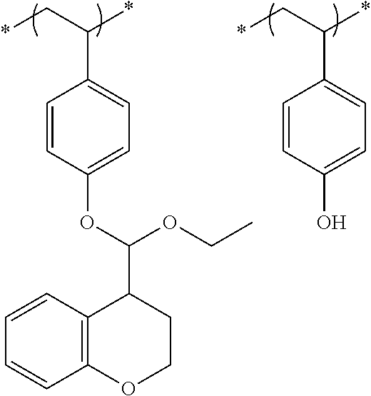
C12=C(C=CC=C1)OCCC2C(OC1=CC=C(C(C*)*)C=C1)OCC.C1(O)=CC=C(C(C*)*)C=C1
